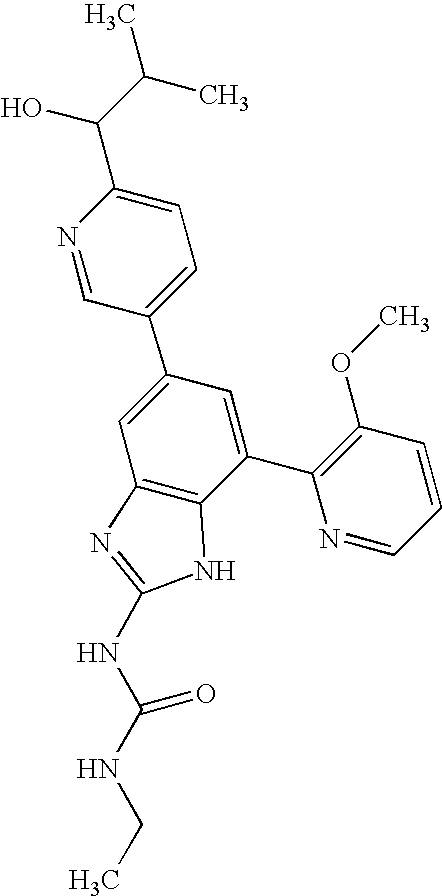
N1=CC(C2=CC3=C(C(C4=C(OC)C=CC=N4)=C2)NC(NC(NCC)=O)=N3)=CC=C1C(O)C(C)C
